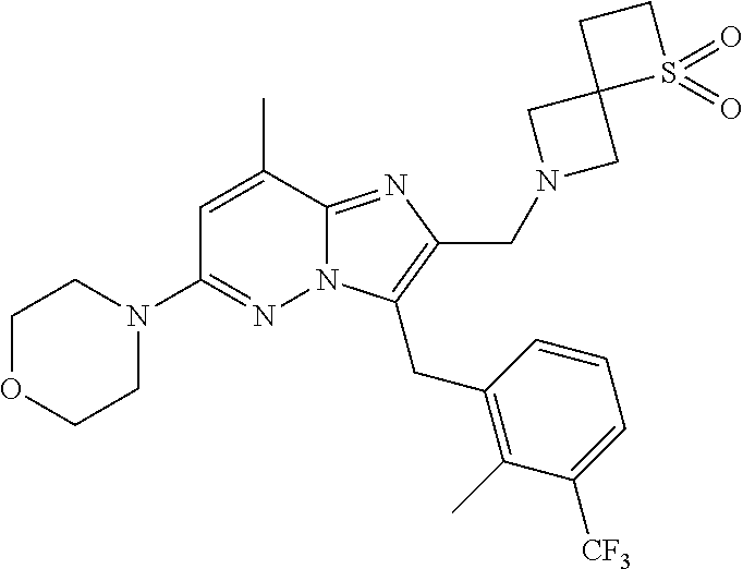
CC1=CC(N2CCOCC2)=NN2C1=NC(CN1CC3(C1)S(=O)(=O)CC3)=C2CC1=C(C)C([CF3])=CC=C1
